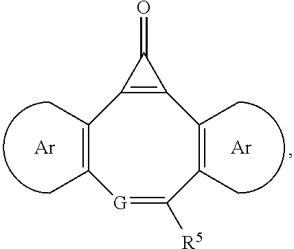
[Ar].CC1=C(C)[G]=C([R5])C(C)=C(C)C2=C1C2=O.[Ar]
